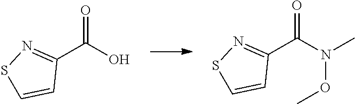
O=C(O)C1=NSC=C1.O=C(N(OC)C)C1=NSC=C1
